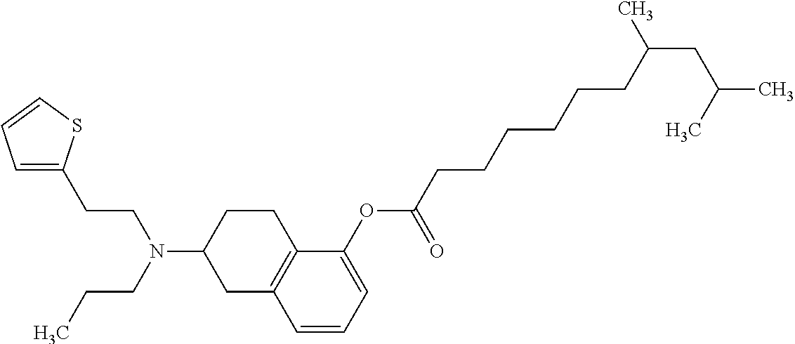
C1(OC(CCCCCCC(CC(C)C)C)=O)=CC=CC2=C1CCC(N(CCC)CCC1=CC=CS1)C2
